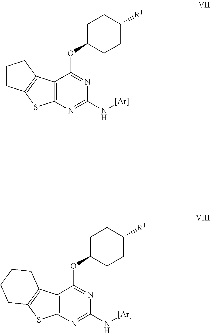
C12=C(N=C(N[Ar])N=C1OC1CCC([R1])CC1)SC1=C2CCC1.C12=C(N=C(N[Ar])N=C1OC1CCC([R1])CC1)SC1=C2CCCC1
